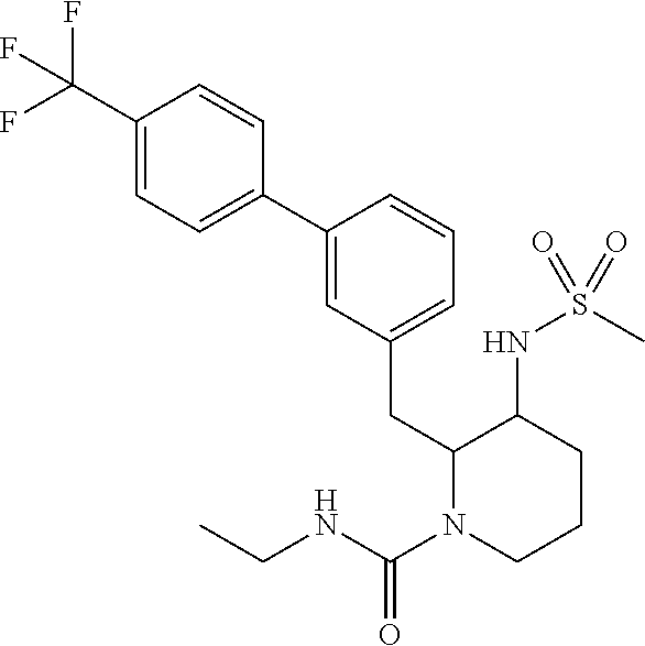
C1(C2=CC(CC3N(C(NCC)=O)CCCC3NS(C)(=O)=O)=CC=C2)=CC=C(C(F)(F)F)C=C1
